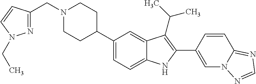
N1(CC2=NN(CC)C=C2)CCC(C2=CC=C3C(=C2)C(C(C)C)=C(C2=CN4C(=NC=N4)C=C2)N3)CC1
